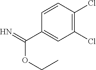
C1(Cl)=C(Cl)C=CC(C(=N)OCC)=C1
